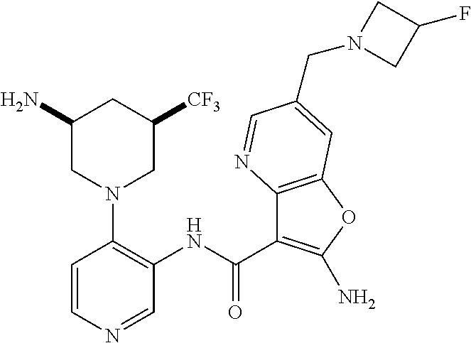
C1=CN=CC(NC(C2=C(N)OC3=C2N=CC(CN2CC(F)C2)=C3)=O)=C1N1CC([CF3])CC(N)C1
